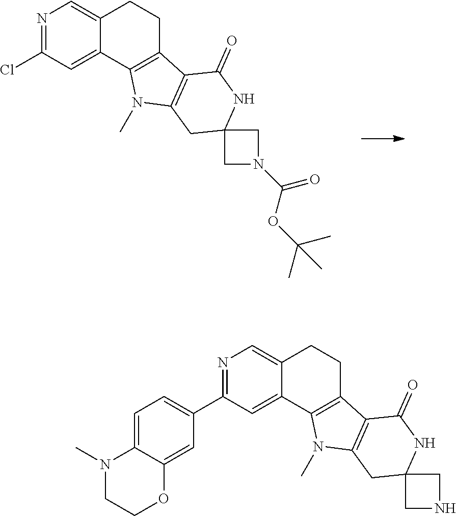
N1=C(Cl)C=C2C(=C1)CCC1=C2N(C)C2=C1C(=O)NC1(C2)CN(C(OC(C)(C)C)=O)C1.N1=C(C2=CC=C3C(=C2)OCCN3C)C=C2C(=C1)CCC1=C2N(C)C2=C1C(=O)NC1(C2)CNC1
